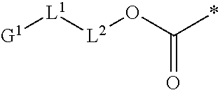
[G1][L1][L2]OC(*)=O
